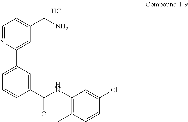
C1=NC(C2=CC=CC(C(NC3=C(C)C=CC(Cl)=C3)=O)=C2)=CC(CN)=C1.Cl
